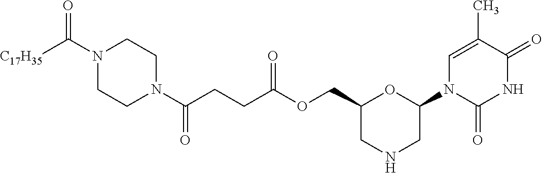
C1=C(C)C(=O)NC(=O)N1C1CNCC(COC(CCC(N2CCN(C([C17H35])=O)CC2)=O)=O)O1
